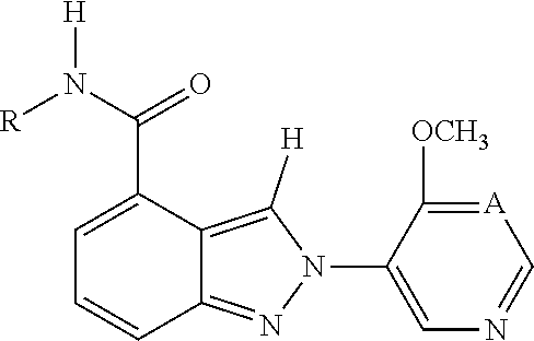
N([R])([H])C(C1=CC=CC2=NN(C3=CN=C[A]=C3[OCH3])C([H])=C12)=O
